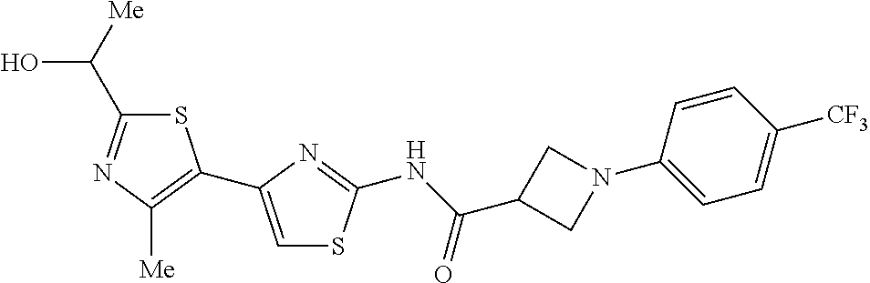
S1C(C(O)[Me])=NC([Me])=C1C1=CSC(NC(C2CN(C3=CC=C([CF3])C=C3)C2)=O)=N1
